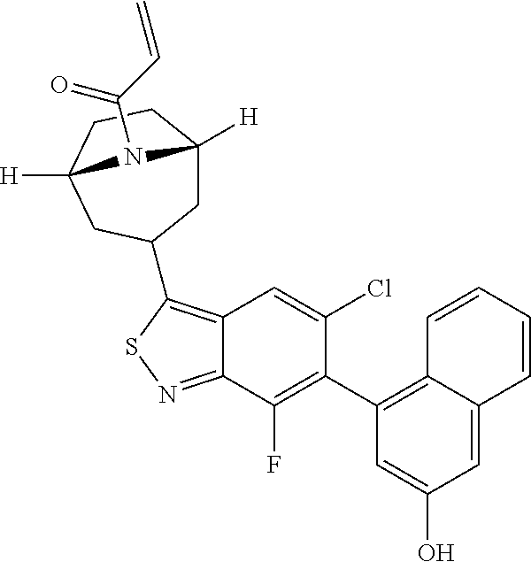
C12=C(C3CC4([H])CCC([H])(C3)N4C(C=C)=O)SN=C1C(F)=C(C1=C3C(=CC(O)=C1)C=CC=C3)C(Cl)=C2
